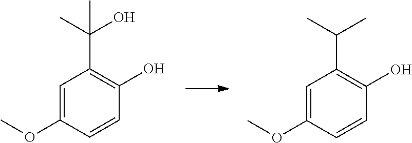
C1=C(OC)C=CC(O)=C1C(C)C.C1=C(OC)C=CC(O)=C1C(O)(C)C
